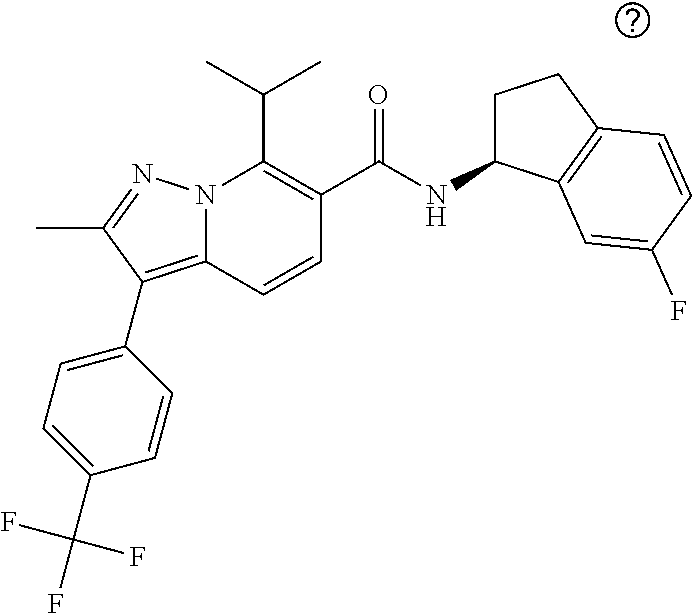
CC(C)C1=C(C(NC2CCC3=C2C=C(F)C=C3)=O)C=CC2=C(C3=CC=C(C(F)(F)F)C=C3)C(C)=NN12
